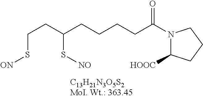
C(CC(CCCCC(N1C([HOOC])CCC1)=O)S[NO])S[ON]
